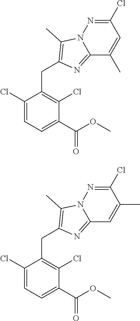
C1(Cl)=CC=C(C(=O)OC)C(Cl)=C1CC1=C(C)N2C(=N1)C(C)=CC(Cl)=N2.C1(Cl)=CC=C(C(=O)OC)C(Cl)=C1CC1=C(C)N2C(=N1)C=C(C)C(Cl)=N2
